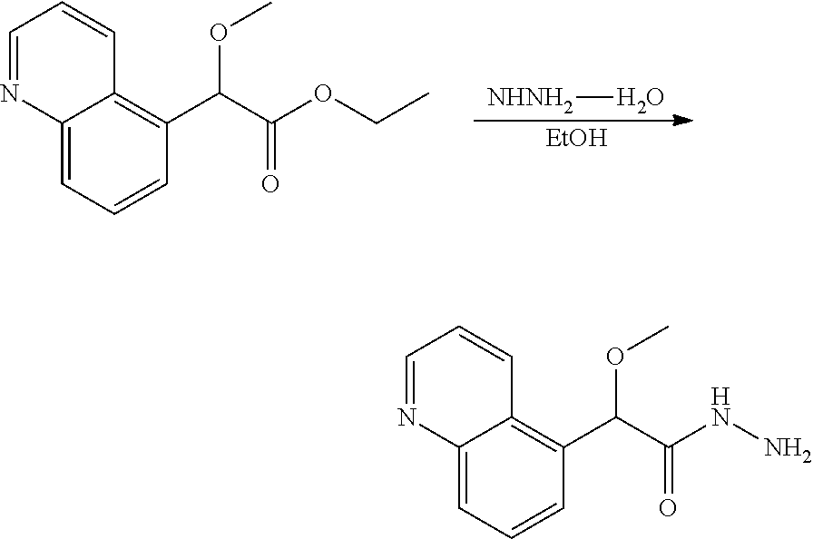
[NHNH2]O.[EtOH].C12=CC=CC(C(OC)C(=O)OCC)=C1C=CC=N2.C12=CC=CC(C(OC)C(=O)NN)=C1C=CC=N2
